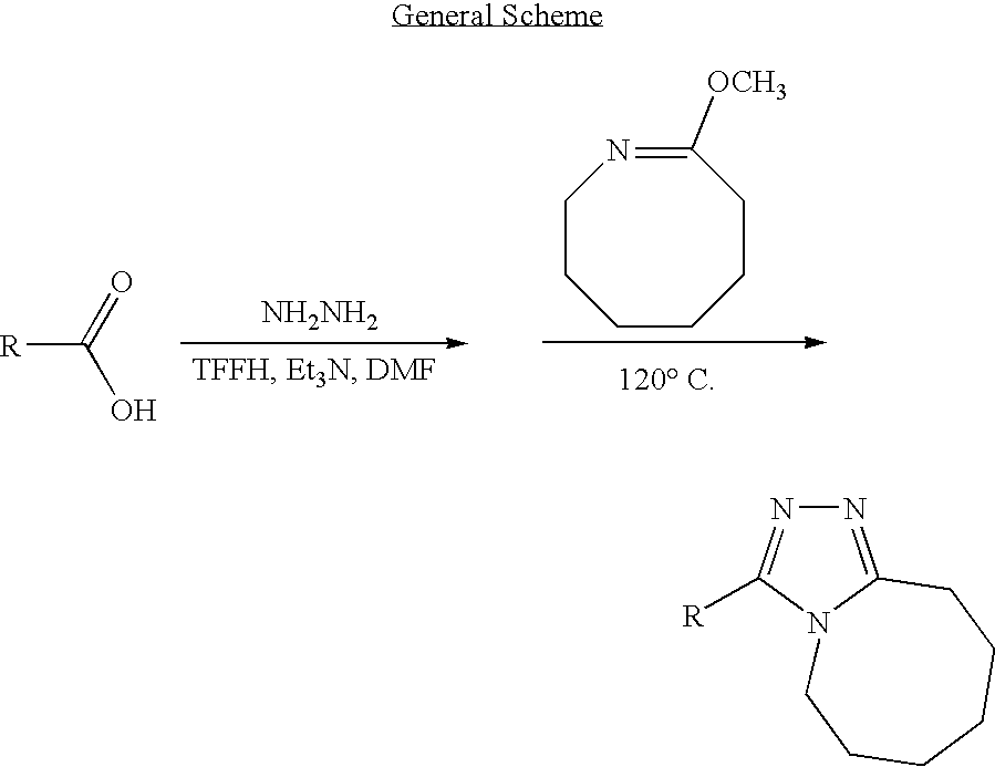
[R]C(=O)O.[NH2NH2].C1CCCC([OCH3])=NCC1.N1=C2N(C([R])=N1)CCCCCC2
